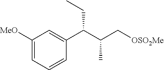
C1([MeO])=CC=CC(C(C(C[OSO2Me])C)CC)=C1
